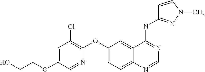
OCCOC1=CC(Cl)=C(OC2=CC=C3C(=C2)C(NC2=NN(C)C=C2)=NC=N3)N=C1
